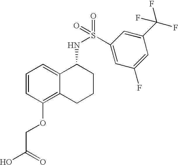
C1=CC(OCC(O)=O)=C2C(=C1)C(NS(=O)(C1=CC(F)=CC(C(F)(F)F)=C1)=O)CCC2
